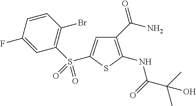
C1(C(N)=O)=C(NC(C(C)(C)O)=O)SC(S(C2=C(Br)C=CC(F)=C2)(=O)=O)=C1
